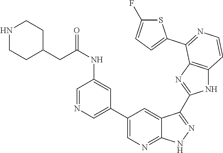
C1=NC=C(C2=CN=C3C(=C2)C(C2=NC4=C(N2)C=CN=C4C2=CC=C(F)S2)=N[N H]3)C=C1NC(=O)CC1CCNCC1
